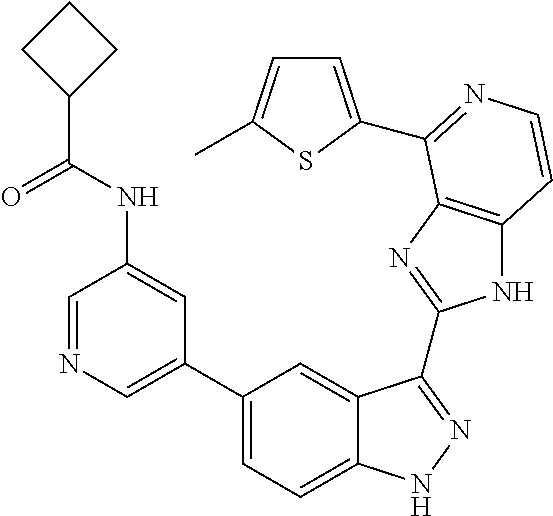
C1(C2=CN=CC(NC(C3CCC3)=O)=C2)=CC=C2C(=C1)C(C1=NC3=C(N1)C=CN=C3C1=CC=C(C)S1)=NN2
